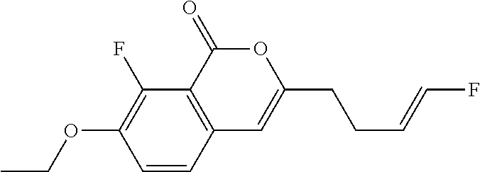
C1=CC2=C(C(F)=C1OCC)C(=O)OC(CCC=CF)=C2
